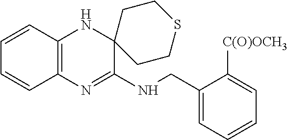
C1(CNC2=NC3=C(NC24CCSCC4)C=CC=C3)=CC=CC=C1[C(O)OCH3]
